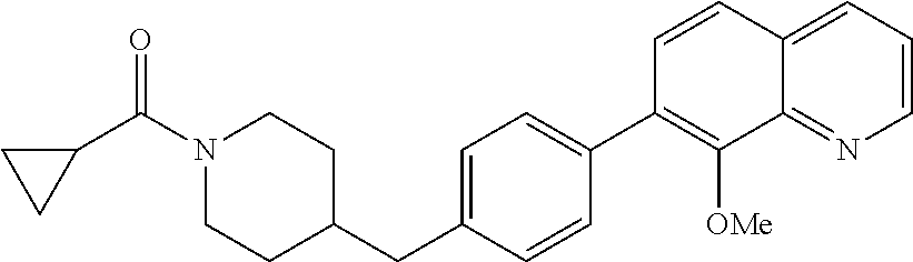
N1(C(C2CC2)=O)CCC(CC2=CC=C(C3=C([OMe])C4=NC=CC=C4C=C3)C=C2)CC1
